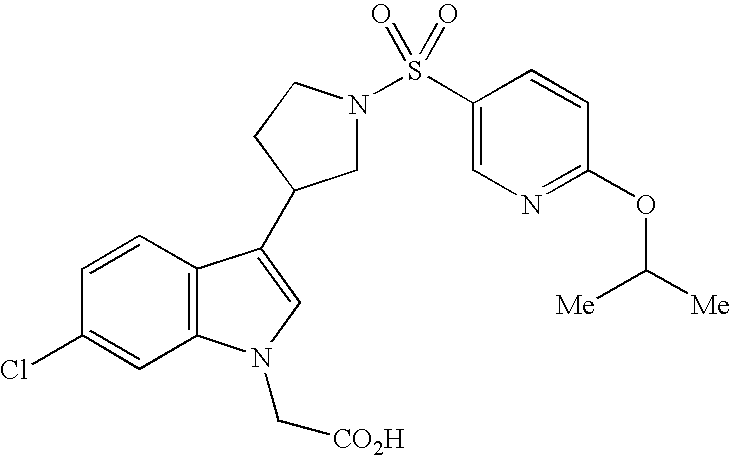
C1(Cl)=CC2=C(C=C1)C(C1CN(S(C3=CN=C(OC([Me])[Me])C=C3)(=O)=O)CC1)=CN2C[CO2H]
